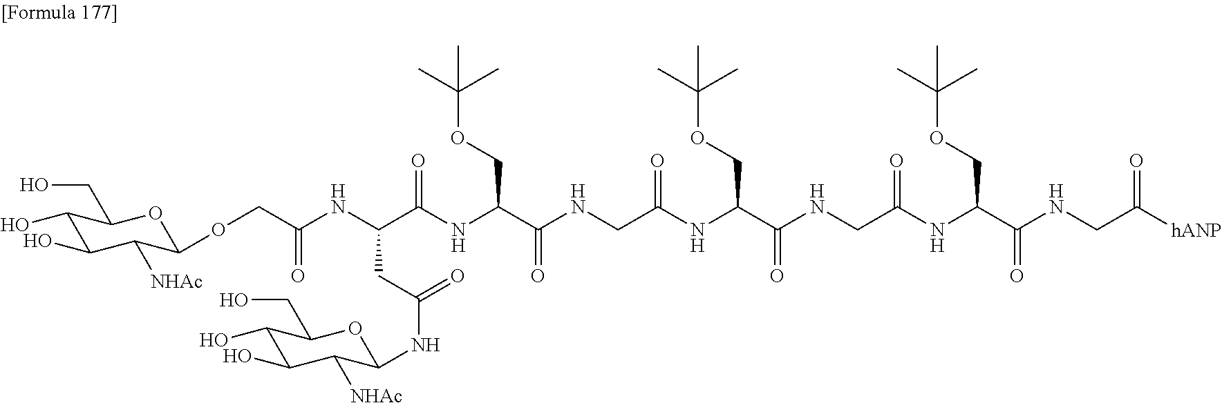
C1(O)C(O)C([NHAc])C(OCC(NC(C(NC(C(NCC(=O)NC(COC(C)(C)C)C(=O)NCC(=O)NC(COC(C)(C)C)C(=O)NCC([hANP])=O)=O)COC(C)(C)C)=O)CC(NC2C([NHAc])C(O)C(O)C(CO)O2)=O)=O)OC1CO
